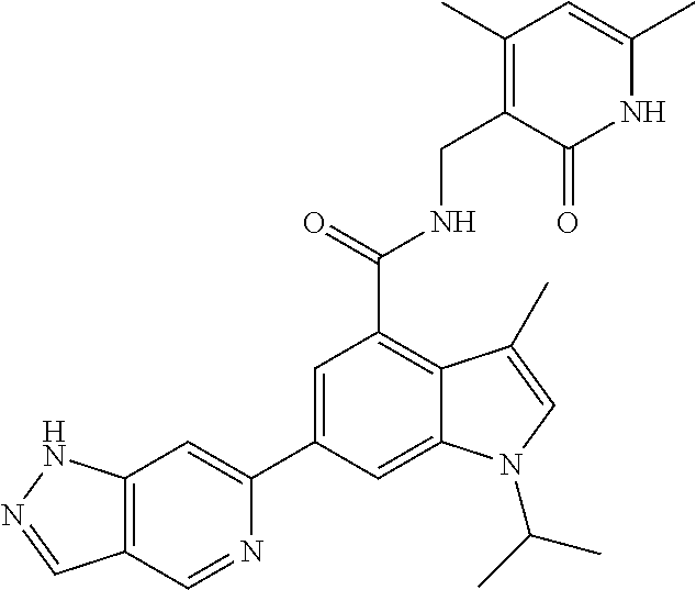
C1(C2=CC(C(NCC3=C(C)C=C(C)NC3=O)=O)=C3C(=C2)N(C(C)C)C=C3C)=CC2=C(C=N1)C=NN2
